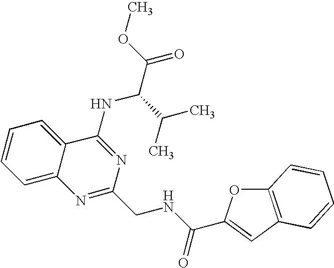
C12=CC=CC=C1C(NC(C(=O)OC)C(C)C)=NC(CNC(=O)C1=CC3=C(O1)C=CC=C3)=N2
